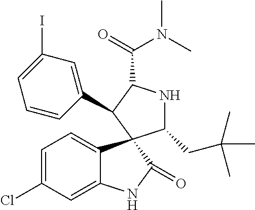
C1=C(Cl)C=C2C(=C1)C1(C(=O)N2)C(CC(C)(C)C)NC(C(=O)N(C)C)C1C1=CC(I)=CC=C1
